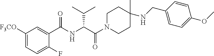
C1([F3CO])=CC=C(F)C(C(NC(C(N2CCC(C)(NCC3=CC=C(OC)C=C3)CC2)=O)C(C)C)=O)=C1
